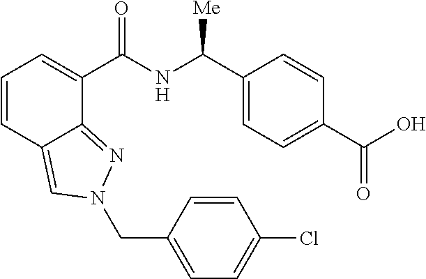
C1=CC2=CN(CC3=CC=C(Cl)C=C3)N=C2C(C(NC(C2=CC=C(C(O)=O)C=C2)[Me])=O)=C1
